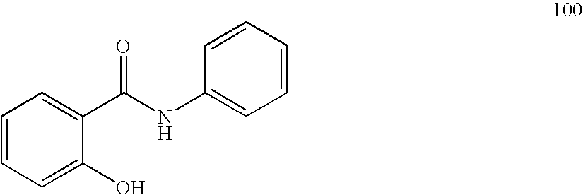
C1=CC=C(O)C(C(NC2=CC=CC=C2)=O)=C1
